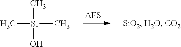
C[Si](C)(C)O
